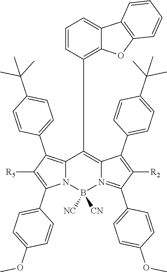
C12=C(C3=CC=C(C(C)(C)C)C=C3)C([R5])=C(C3=CC=C(OC)C=C3)N1B([NC])([CN])N1=C(C3=CC=C(OC)C=C3)C([R2])=C(C3=CC=C(C(C)(C)C)C=C3)C1=C2C1=C2C(=CC=C1)C1=C(O2)C=CC=C1
